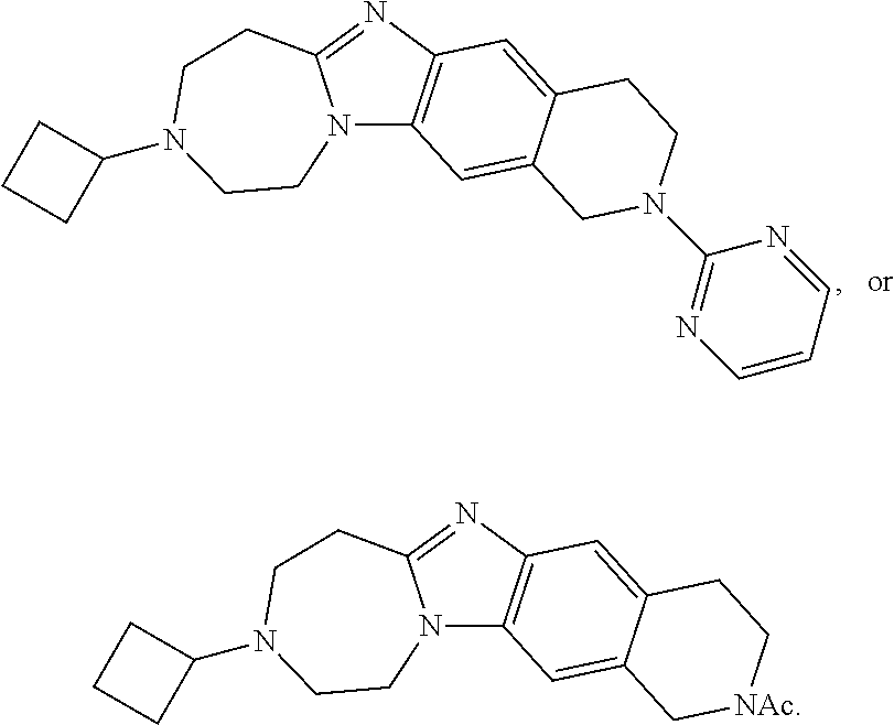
N12C3=C(N=C1CCN(C1CCC1)CC2)C=C1C(=C3)CN(C2=NC=CC=N2)CC1.N12C3=C(N=C1CCN(C1CCC1)CC2)C=C1C(=C3)C[NAc]CC1
